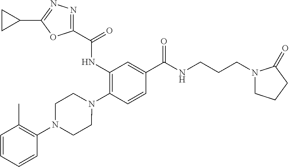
C1(NC(=O)C2=NN=C(C3CC3)O2)=C(N2CCN(C3=C(C)C=CC=C3)CC2)C=CC(C(=O)NCCCN2CCCC2=O)=C1
